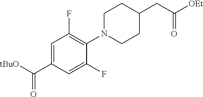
[tBuO]C(C1=CC(F)=C(N2CCC(CC([OEt])=O)CC2)C(F)=C1)=O
